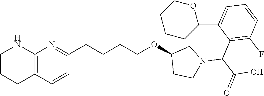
C1CCC2=C(N1)N=C(CCCCOC1CCN(C(C(=O)O)C3=C(F)C=CC=C3C3OCCCC3)C1)C=C2
